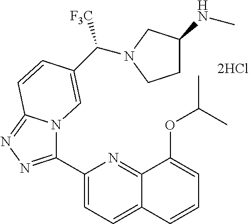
C1(C2=NN=C3N2C=C(C(N2CC(NC)CC2)[F3C])C=C3)=CC=C2C(=N1)C(OC(C)C)=CC=C2
